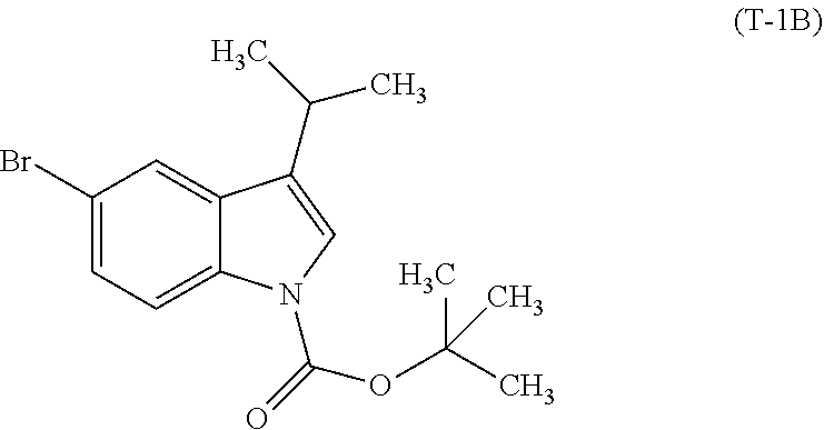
C1(Br)=CC=C2C(=C1)C(C(C)C)=CN2C(=O)OC(C)(C)C
